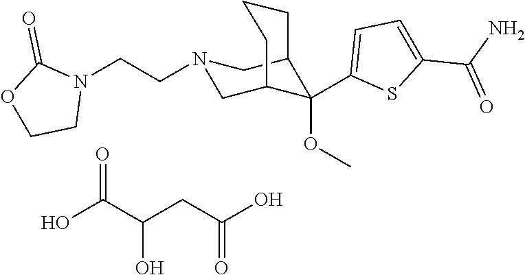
C1(C2(OC)C3CN(CCN4C(=O)OCC4)CC2CCC3)=CC=C(C(N)=O)S1.OC(C(CC(O)=O)O)=O
